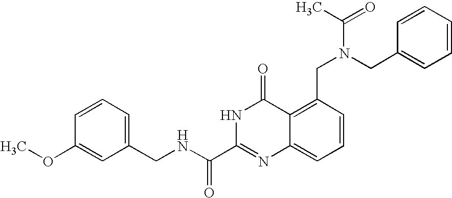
C1(CNC(C2=NC3=CC=CC(CN(CC4=CC=CC=C4)C(C)=O)=C3C(=O)N2)=O)=CC=CC(OC)=C1
